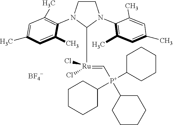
C1CCCC([P+](C2CCCCC2)(C2CCCCC2)C=[Ru](C2N(C3=C(C)C=C(C)C=C3C)CCN2C2=C(C)C=C(C)C=C2C)(Cl)Cl)C1.[BF4-]
